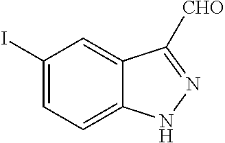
C1(I)=CC=C2C(=C1)C([CHO])=NN2
